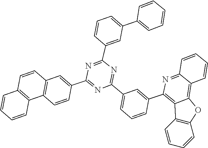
C1(C2=CC=CC(C3=C4C(=C5C=CC=CC5=N3)OC3=C4C=CC=C3)=C2)=NC(C2=CC(C3=CC=CC=C3)=CC=C2)=NC(C2=CC3=C(C4=C(C=C3)C=CC=C4)C=C2)=N1
